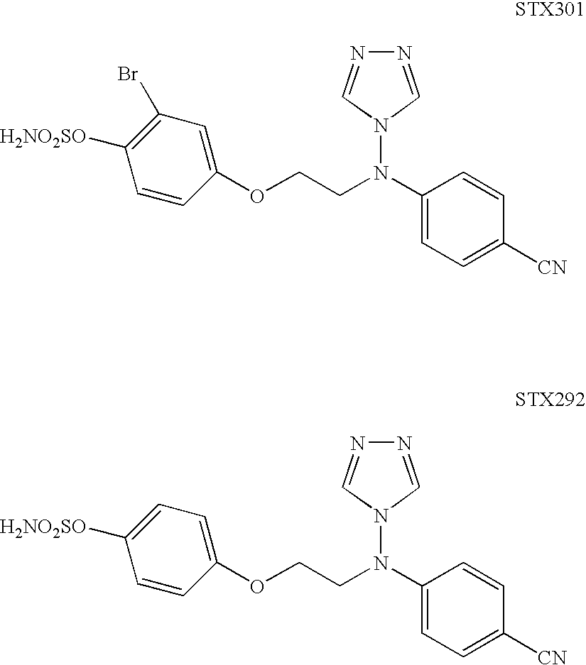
C1(N(N2C=NN=C2)CCOC2=CC(Br)=C([H2NO2SO])C=C2)=CC=C([CN])C=C1.C1(N(N2C=NN=C2)CCOC2=CC=C([H2NO2SO])C=C2)=CC=C([CN])C=C1
